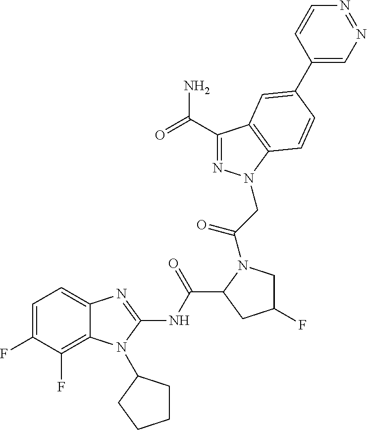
C1=C(F)C(F)=C2C(=C1)N=C(NC(=O)C1N(C(CN3N=C(C(=O)N)C4=C3C=CC(C3=CN=NC=C3)=C4)=O)CC(F)C1)N2C1CCCC1
